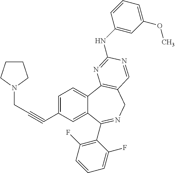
C1=C(C#CCN2CCCC2)C=C2C(=C1)C1=C(CN=C2C2=C(F)C=CC=C2F)C=NC(NC2=CC(OC)=CC=C2)=N1
